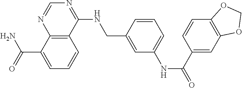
C(C1=CC=CC2=C1N=CN=C2NCC1=CC(NC(C2=CC3=C(C=C2)OCO3)=O)=CC=C1)(N)=O
